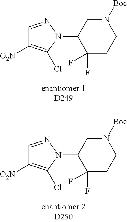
C1=NN(C2C(F)(F)CCN([Boc])C2)C(Cl)=C1[O2N].C1=NN(C2C(F)(F)CCN([Boc])C2)C(Cl)=C1[O2N]
